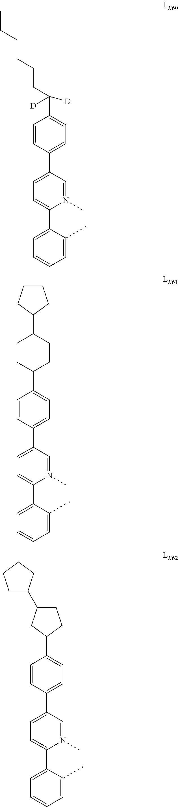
C1=CC(C2=CC=C(C3=CC=CC=C3C)N(C)=C2)=CC=C1C(CCCCCC)([D])[D].C1=CC(C2=CC=C(C3=CC=CC=C3C)N(C)=C2)=CC=C1C1CCC(C2CCCC2)CC1.C1=CC(C2=CC=C(C3=CC=CC=C3C)N(C)=C2)=CC=C1C1CCC(C2CCCC2)C1
